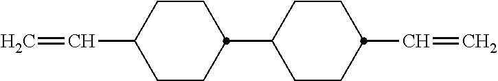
C1CC(C=C)CCC1C1CCC(C=C)CC1
